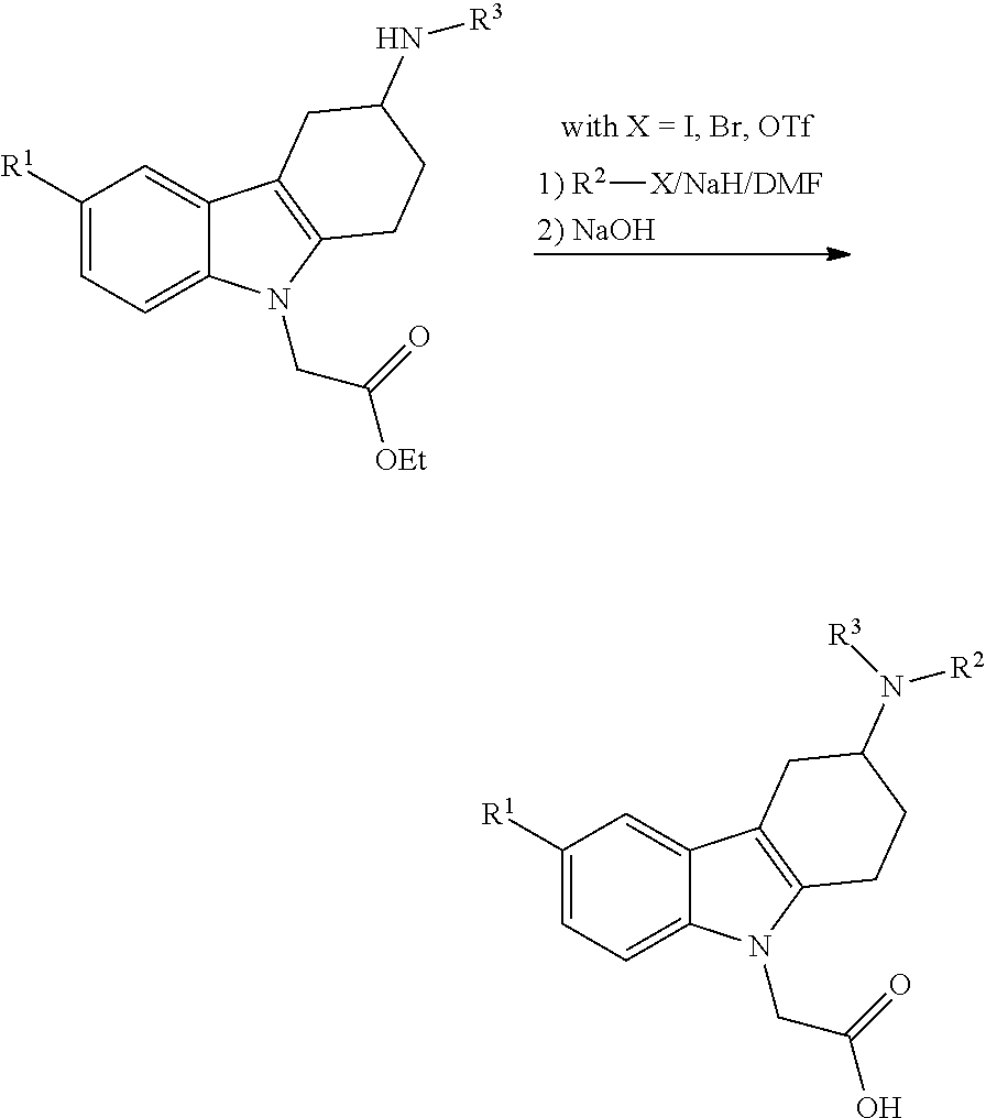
C1([R1])=CC=C2C(=C1)C1=C(N2CC(O)=O)CCC(N([R2])[R3])C1.C1([R1])=CC=C2C(=C1)C1=C(N2CC([OEt])=O)CCC(N[R3])C1.[1) R2][X/NaH/DMF]
